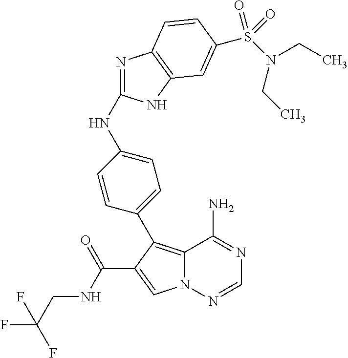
N(C1=NC2=C(N1)C=C(S(N(CC)CC)(=O)=O)C=C2)C1=CC=C(C2=C3N(N=CN=C3N)C=C2C(NCC(F)(F)F)=O)C=C1
